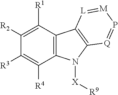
C12=C(N([X][R9])C3=C1[L]=[M]P=[Q]3)C([R4])=C([R3])C([R2])=C2[R1]
